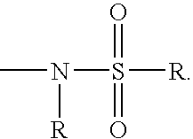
N(S([R])(=O)=O)(C)[R]
